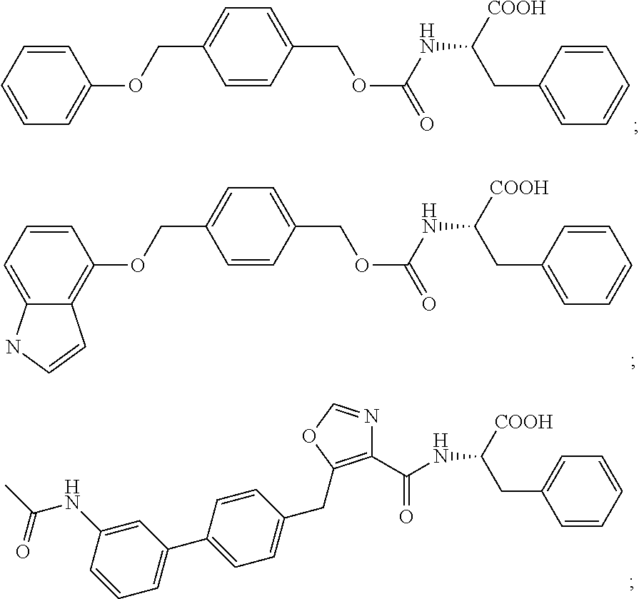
C1=CC=C(OCC2=CC=C(COC(NC([COOH])CC3=CC=CC=C3)=O)C=C2)C=C1.C1=C2C(=C(OCC3=CC=C(COC(NC([COOH])CC4=CC=CC=C4)=O)C=C3)C=C1)C=CN2.C1=C(CC(NC(C2=C(CC3=CC=C(C4=CC=CC(NC(C)=O)=C4)C=C3)OC=N2)=O)[COOH])C=CC=C1
